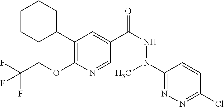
C1(C2CCCCC2)=C(OCC(F)(F)F)N=CC(C(NN(C)C2=NN=C(Cl)C=C2)=O)=C1
